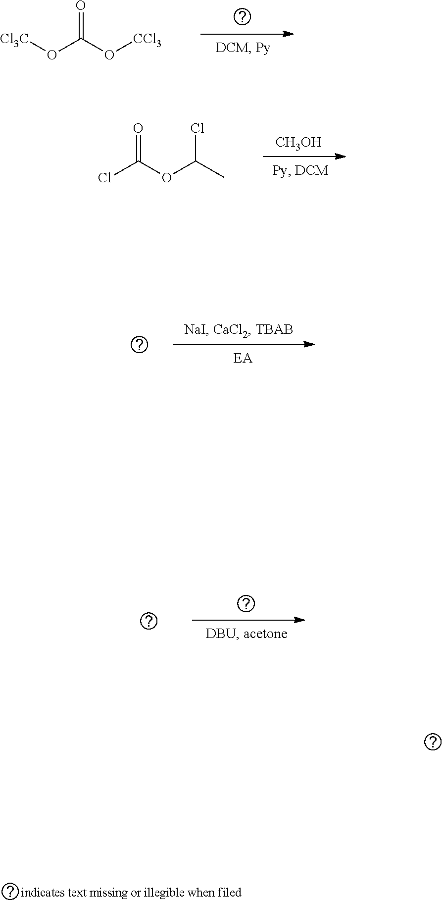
ClC(OC(C)Cl)=O.[CH3OH].[Cl3C]OC(O[CCl3])=O
